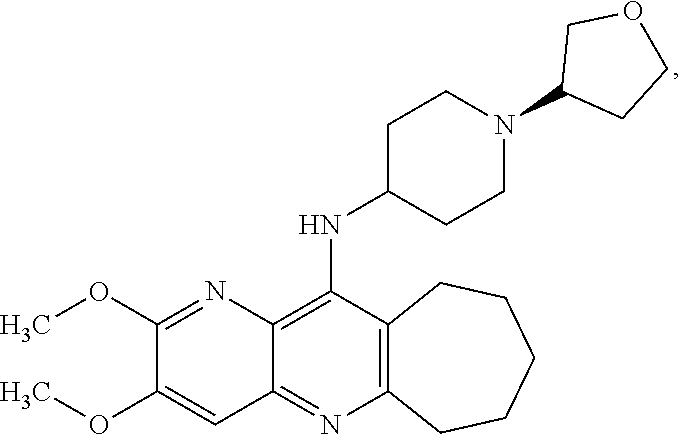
C12=C(N=C3C(=C1NC1CCN(C4CCOC4)CC1)N=C(OC)C(OC)=C3)CCCCC2
